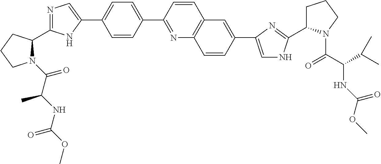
N1(C(C(NC(OC)=O)C)=O)C(C2=NC=C(C3=CC=C(C4=NC5=C(C=C4)C=C(C4=CNC(C6CCCN6C(C(NC(=O)OC)C(C)C)=O)=N4)C=C5)C=C3)N2)CCC1
